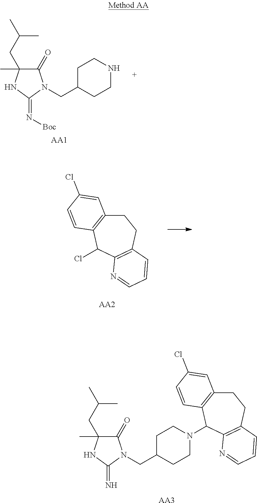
C1C(CN2C(=O)C(CC(C)C)(C)NC2=N[Boc])CCNC1.[AA1].[AA2].C1C2=C(C(Cl)C3=C(C1)C=CC=N3)C=CC(Cl)=C2.[AA3].N1(C2C3=C(CCC4=C2N=CC=C4)C=C(Cl)C=C3)CCC(CN2C(=O)C(CC(C)C)(C)NC2=N)CC1
